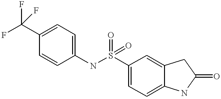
FC(C1=CC=C(NS(C2=CC=C3C(=C2)CC(=O)N3)(=O)=O)C=C1)(F)F
